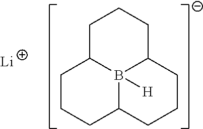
[Li].C1CCC2B3([H])C1CCCC3CCC2
